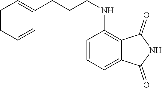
C1=CC=C2C(=C1NCCCC1=CC=CC=C1)C(=O)NC2=O
